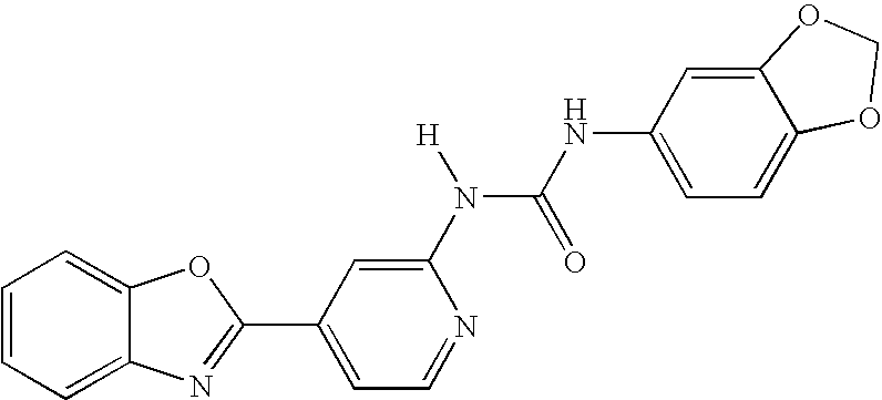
C1=CC=C2C(=C1)OC(C1=CC=NC(N(C(=O)NC3=CC=C4C(=C3)OCO4)[H])=C1)=N2
